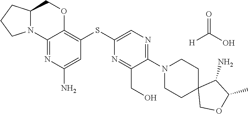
C12=NC(N)=CC(SC3=CN=C(N4CCC5(CC4)COC(C)C5N)C(CO)=N3)=C1OCC1N2CCC1.[H]C(O)=O
